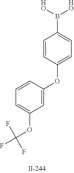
C1=CC(OC2=CC=C(B([HO])[HO])C=C2)=CC(OC(F)(F)F)=C1
